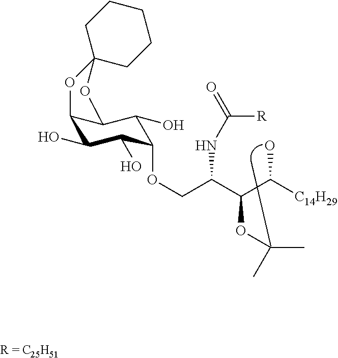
O(CC(C(C([C14H29])O)OC(C)C)NC(=O)[R])C1C(O)C(O)C2C(C1O)OC1(CCCCC1)O2
